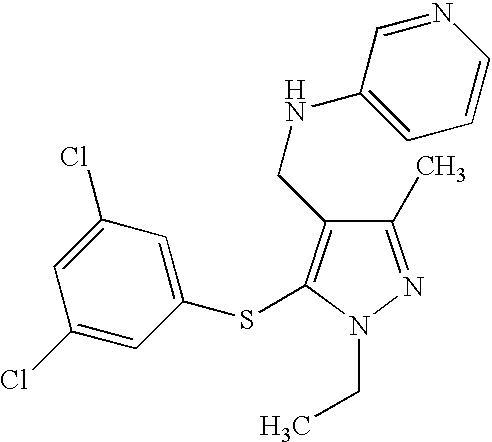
C1(C)=NN(CC)C(SC2=CC(Cl)=CC(Cl)=C2)=C1CNC1=CC=CN=C1
